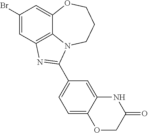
C1(Br)=CC2=C3C(=C1)OCCCN3C(C1=CC=C3C(=C1)NC(=O)CO3)=N2
